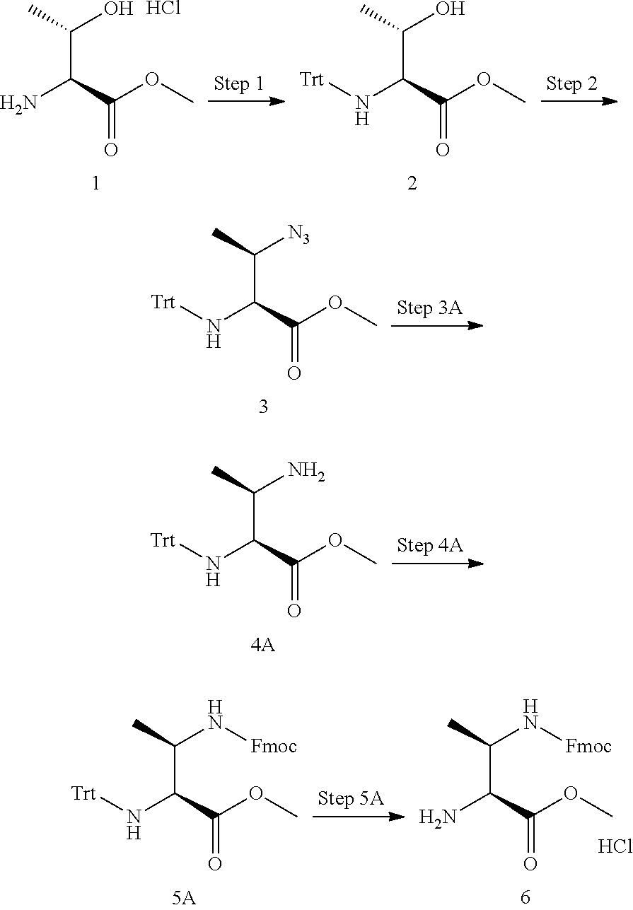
C(C(C(OC)=O)N[Trt])(C)[N3].C(C(C(OC)=O)N[Trt])(C)N.C(C(C(OC)=O)N)(C)O.C(C(C(OC)=O)N[Trt])(C)O.Cl.C(C(C(OC)=O)N[Trt])(C)N[Fmoc].C(C(C(OC)=O)N)(C)N[Fmoc].Cl
